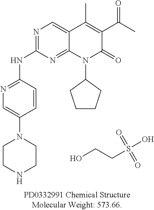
N(C1=NC=C(N2CCNCC2)C=C1)C1=NC=C2C(=N1)N(C1CCCC1)C(=O)C(C(C)=O)=C2C.OCCS(O)(=O)=O
